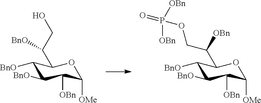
C1([BnO])C([BnO])C([OBn])C([OMe])OC1C(CO)[BnO].C1([BnO])C([BnO])C([OBn])C([OMe])OC1C(COP(=O)([OBn])[OBn])[OBn]
